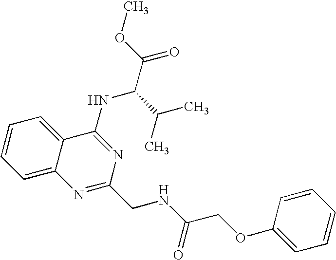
C1=CC=C2C(=C1)C(NC(C(C)C)C(=O)OC)=NC(CNC(=O)COC1=CC=CC=C1)=N2
